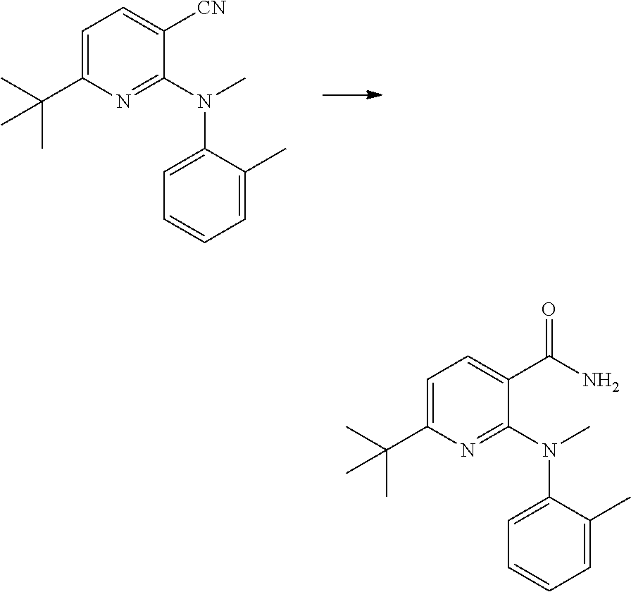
C1=C(C(C)(C)C)N=C(N(C)C2=CC=CC=C2C)C([CN])=C1.C1=C(C(C)(C)C)N=C(N(C)C2=CC=CC=C2C)C(C(N)=O)=C1
